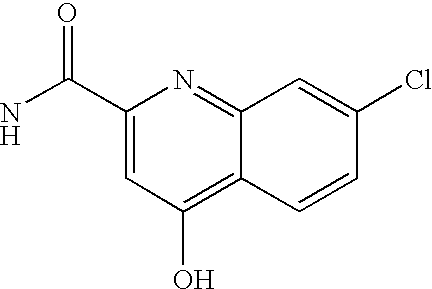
NC(C1=CC(O)=C2C(=N1)C=C(Cl)C=C2)=O
